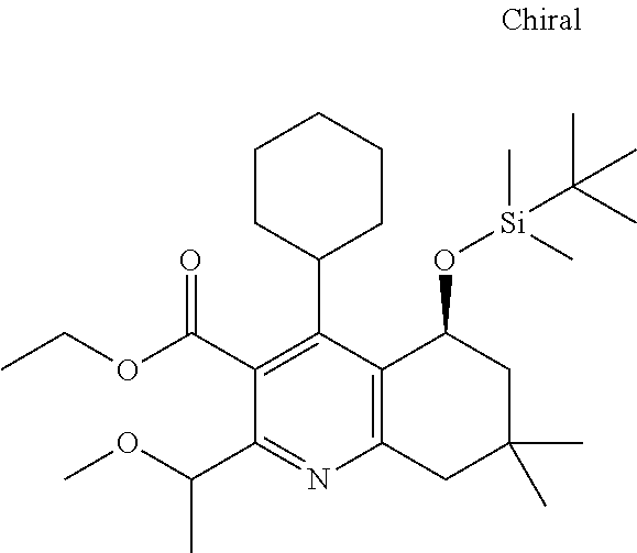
C1(C2=C(C(OCC)=O)C(C(OC)C)=NC3=C2C(O[Si](C(C)(C)C)(C)C)CC(C)(C)C3)CCCCC1
